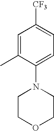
C1=C(C)C(N2CCOCC2)=CC=C1[CF3]
